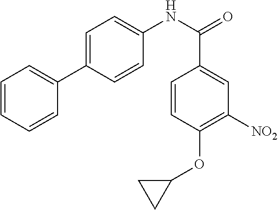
C1=CC=CC(C2=CC=C(NC(=O)C3=CC([NO2])=C(OC4CC4)C=C3)C=C2)=C1
